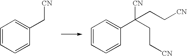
C1=CC=CC(C[CN])=C1.C1=CC=CC(C([CN])(CC[CN])CC[CN])=C1
